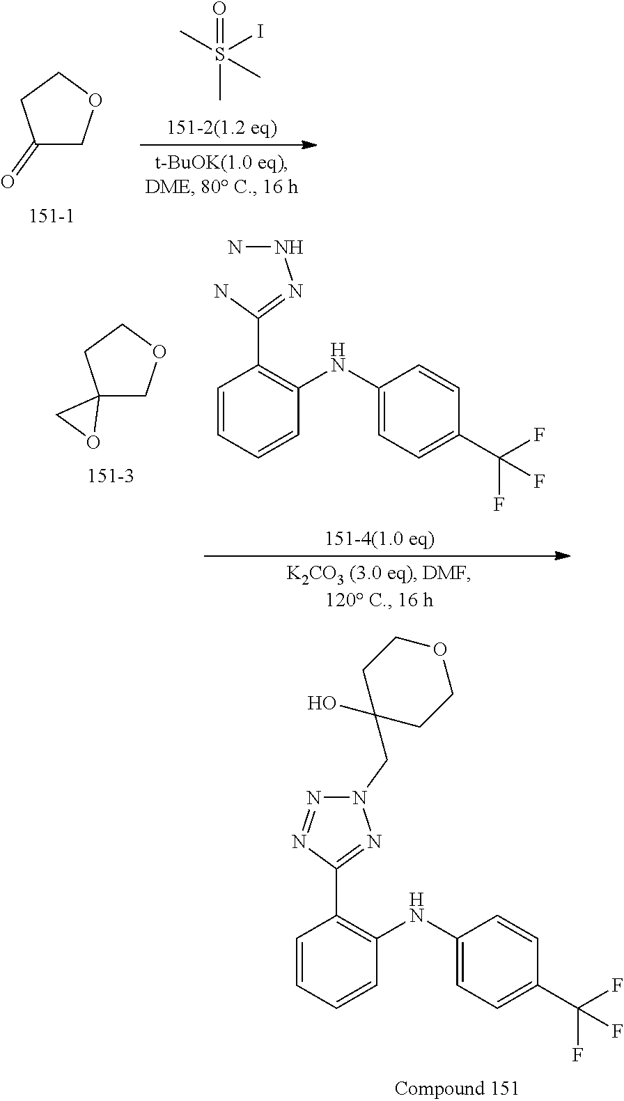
C1=CC=CC(NC2=CC=C(C(F)(F)F)C=C2)=C1C1=NN(CC2(O)CCOCC2)N=N1.C1(=O)COCC1.S(=O)(I)(C)(C)C.C12(COCC1)CO2.C1=CC=CC(NC2=CC=C(C(F)(F)F)C=C2)=C1C(=NNN)N
